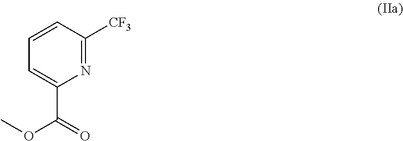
N1=C([CF3])C=CC=C1C(OC)=O
